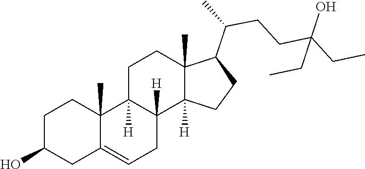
C1C2=CCC3([H])C([H])(C2(C)CCC1O)CCC1(C)C(C(CCC(CC)(O)CC)C)CCC13[H]
